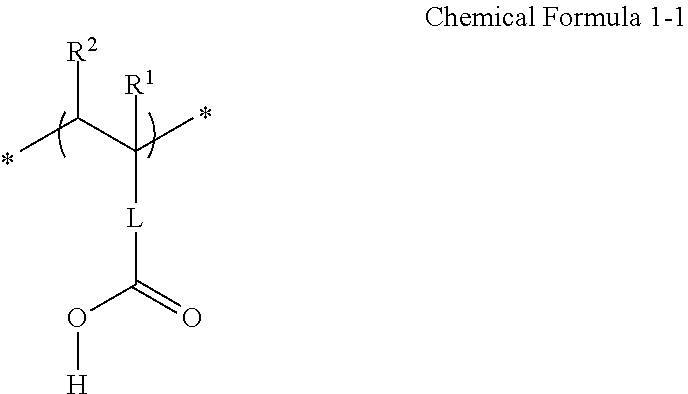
C([L]C(C)(C(C)[R2])[R1])(O[H])=O
